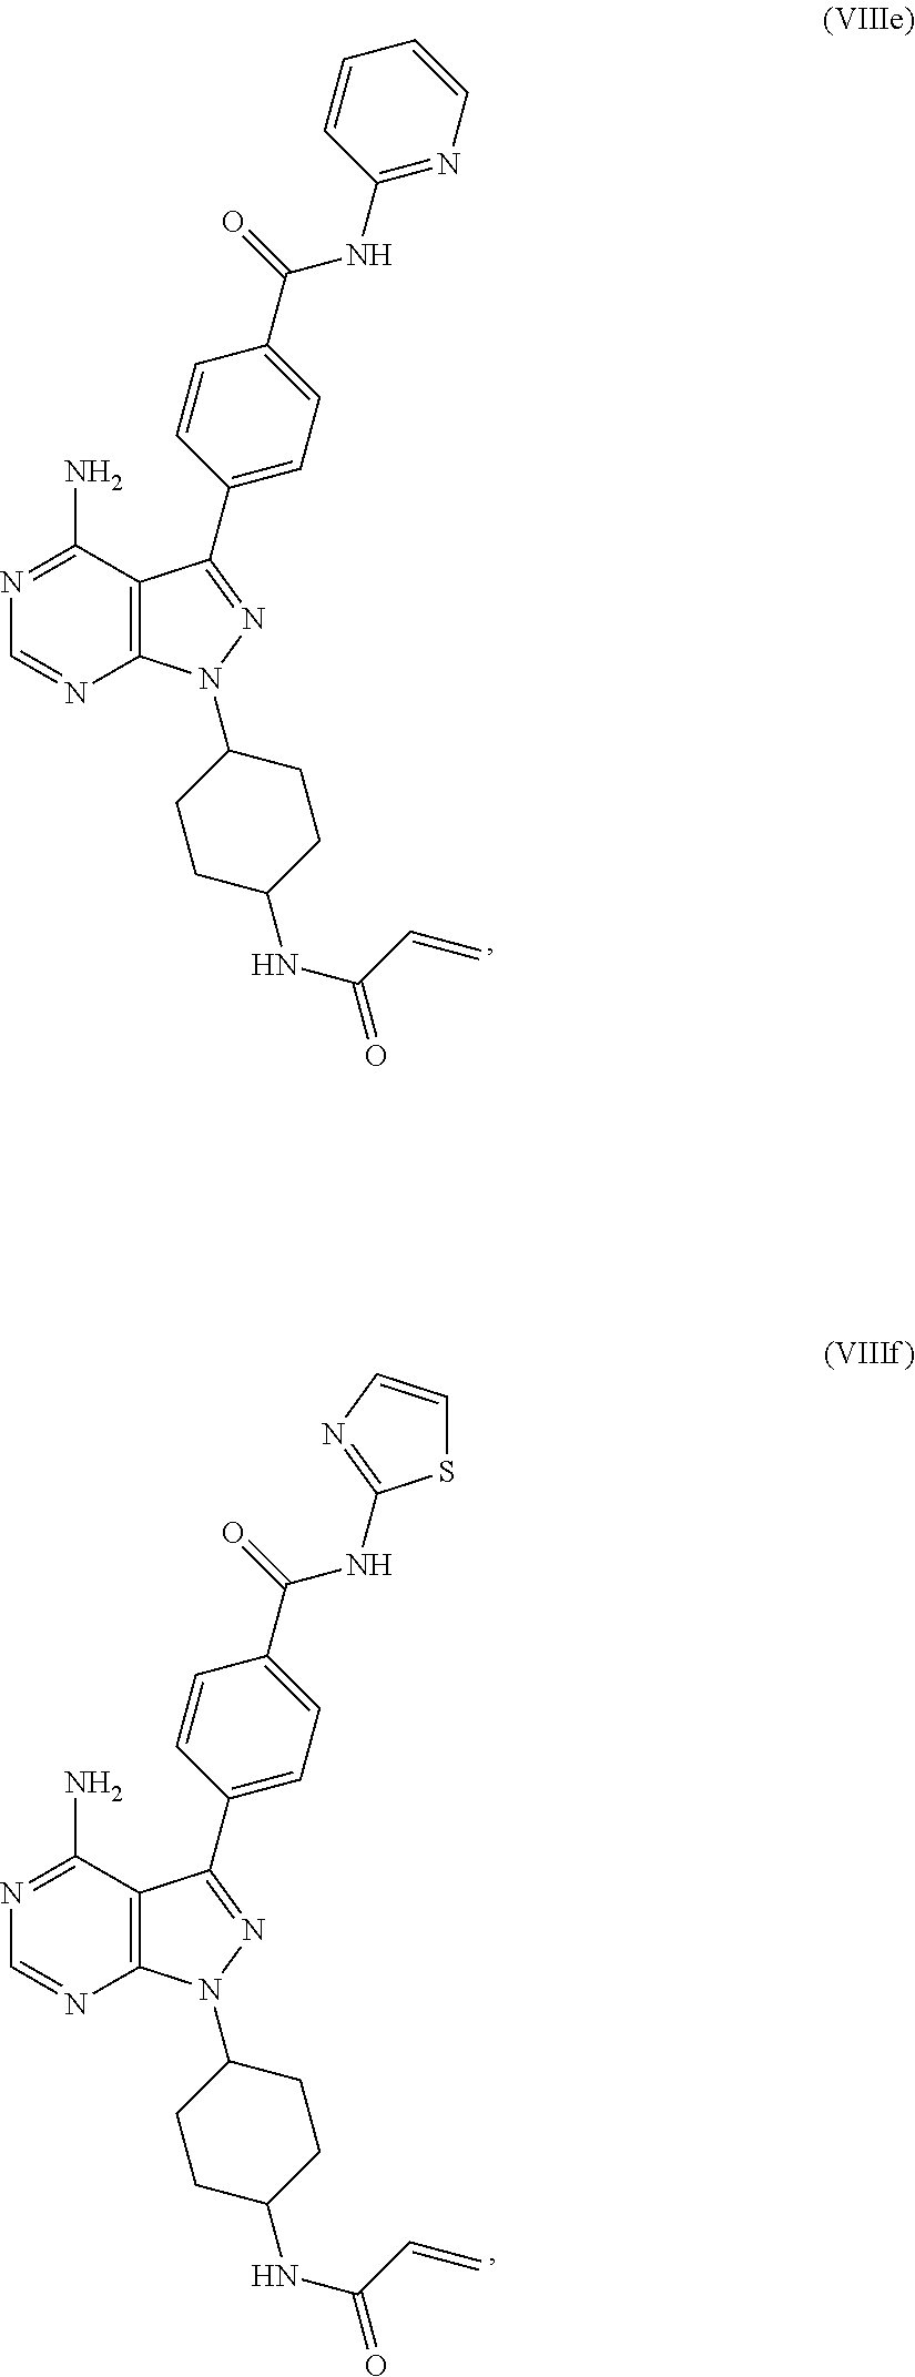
C12=C(C(N)=NC=N1)C(C1=CC=C(C(=O)NC3=NC=CC=C3)C=C1)=NN2C1CCC(NC(C=C)=O)CC1.C12=C(C(N)=NC=N1)C(C1=CC=C(C(=O)NC3=NC=CS3)C=C1)=NN2C1CCC(NC(C=C)=O)CC1
